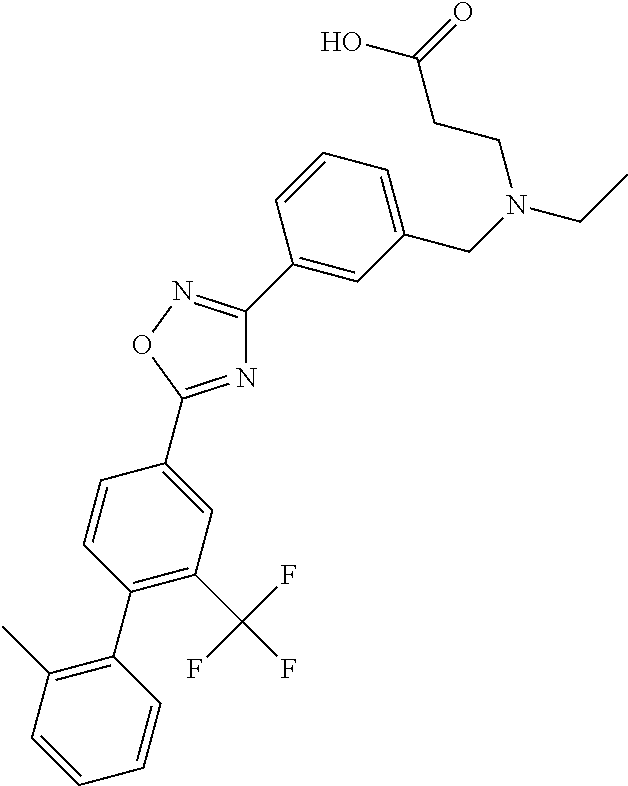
C1(CN(CC)CCC(=O)O)=CC=CC(C2=NOC(C3=CC(C(F)(F)F)=C(C4=C(C)C=CC=C4)C=C3)=N2)=C1
